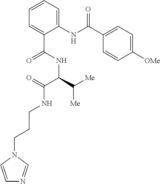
C1=CC=C(NC(C2=CC=C([OMe])C=C2)=O)C(C(NC(C([Me])[Me])C(=O)NCCCN2C=CN=C2)=O)=C1
